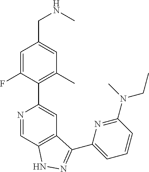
N1=CC2=C(C=C1C1=C(C)C=C(CNC)C=C1F)C(C1=CC=CC(N(CC)C)=N1)=NN2
